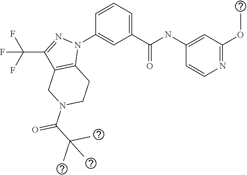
C1(NC(C2=CC=CC(N3C4=C(C(C(F)(F)F)=N3)CN(C(=O)C(C)(C)C)CC4)=C2)=O)=CC(OC)=NC=C1
